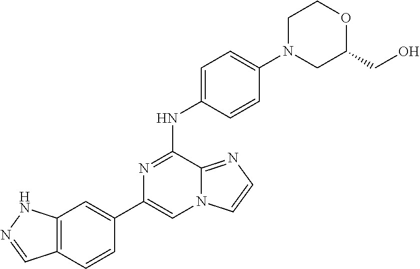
C1(C2=CC3=C(C=C2)C=NN3)=CN2C(=NC=C2)C(NC2=CC=C(N3CC(CO)OCC3)C=C2)=N1
